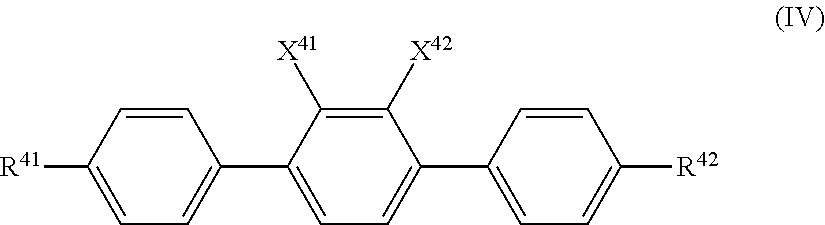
C1([X42])=C([X41])C(C2=CC=C([R41])C=C2)=CC=C1C1=CC=C([R42])C=C1
